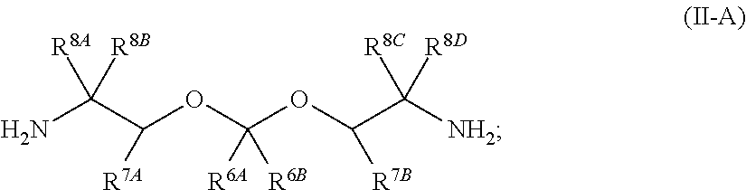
NC(C(OC(OC(C([NH2])([R8D])[R8C])[R7B])([R6A])[R6B])[R7A])([R8B])[R8A]
